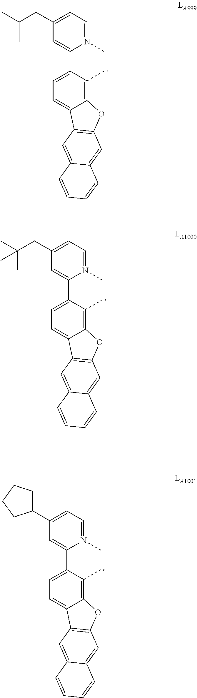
C(C(C)C)C1=CC=N(C)C(C2=CC=C3C(=C2C)OC2=C3C=C3C(=C2)C=CC=C3)=C1.C(C(C)(C)C)C1=CC=N(C)C(C2=CC=C3C(=C2C)OC2=C3C=C3C(=C2)C=CC=C3)=C1.C1(C2=CC=N(C)C(C3=CC=C4C(=C3C)OC3=C4C=C4C(=C3)C=CC=C4)=C2)CCCC1
